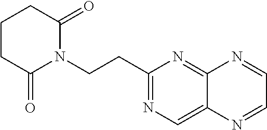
C1(CCN2C(=O)CCCC2=O)=NC=C2C(=N1)N=CC=N2
